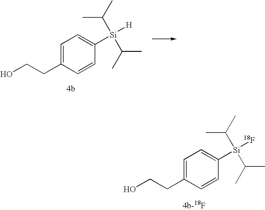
C1=C(CCO)C=CC([Si](C(C)C)(C(C)C)[H])=C1.C1=C(CCO)C=CC([Si](C(C)C)(C(C)C)[18F])=C1
